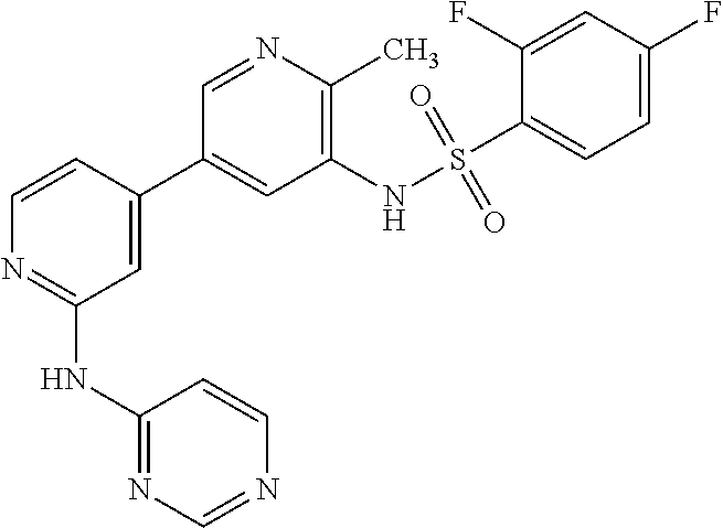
C1=CC(C2=CC(NS(C3=CC=C(F)C=C3F)(=O)=O)=C(C)N=C2)=CC(NC2=NC=NC=C2)=N1
